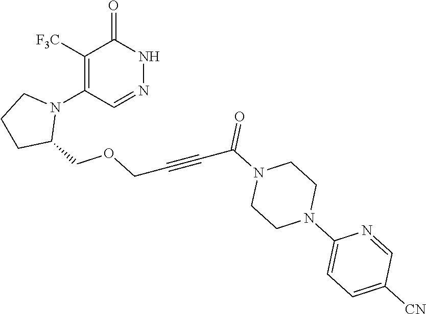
C(OCC1N(C2=C([F3C])C(=O)NN=C2)CCC1)C#CC(N1CCN(C2=CC=C([CN])C=N2)CC1)=O
